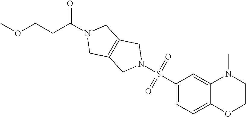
C1(S(N2CC3=C(C2)CN(C(CCOC)=O)C3)(=O)=O)=CC=C2C(=C1)N(C)CCO2
